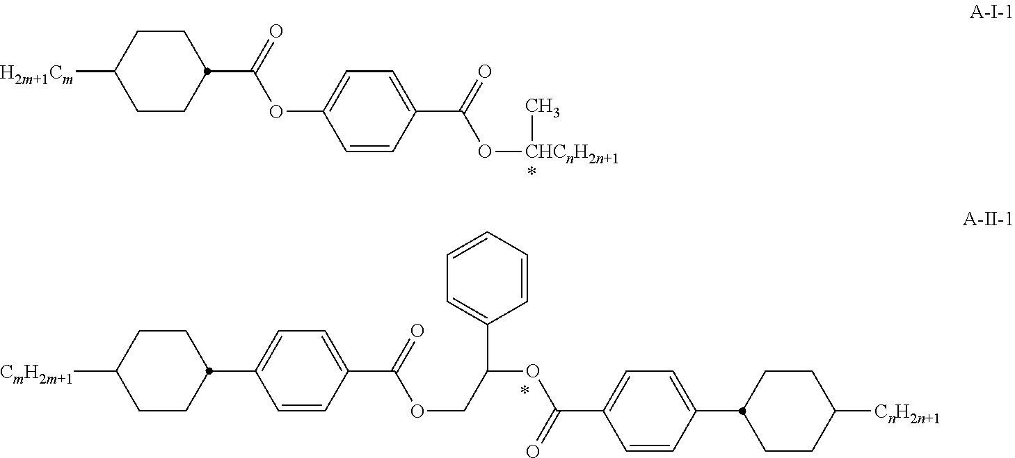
[H2m+1Cm]C1CCC(C(=O)OC2=CC=C(C(=O)O[CHCnH2n+1]C)C=C2)CC1.C1=CC(C(=O)OCC(C2=CC=CC=C2)OC(C2=CC=C(C3CCC([CnH2n+1])CC3)C=C2)=O)=CC=C1C1CCC([CmH2m+1])CC1
